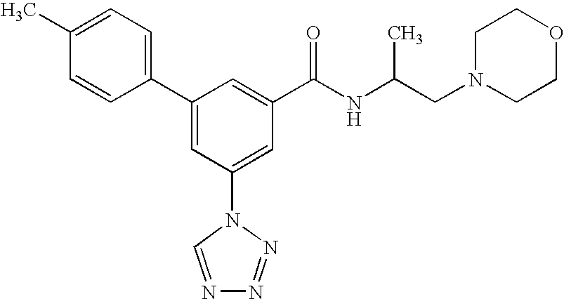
C1(C2=CC(N3C=NN=N3)=CC(C(NC(CN3CCOCC3)C)=O)=C2)=CC=C(C)C=C1
